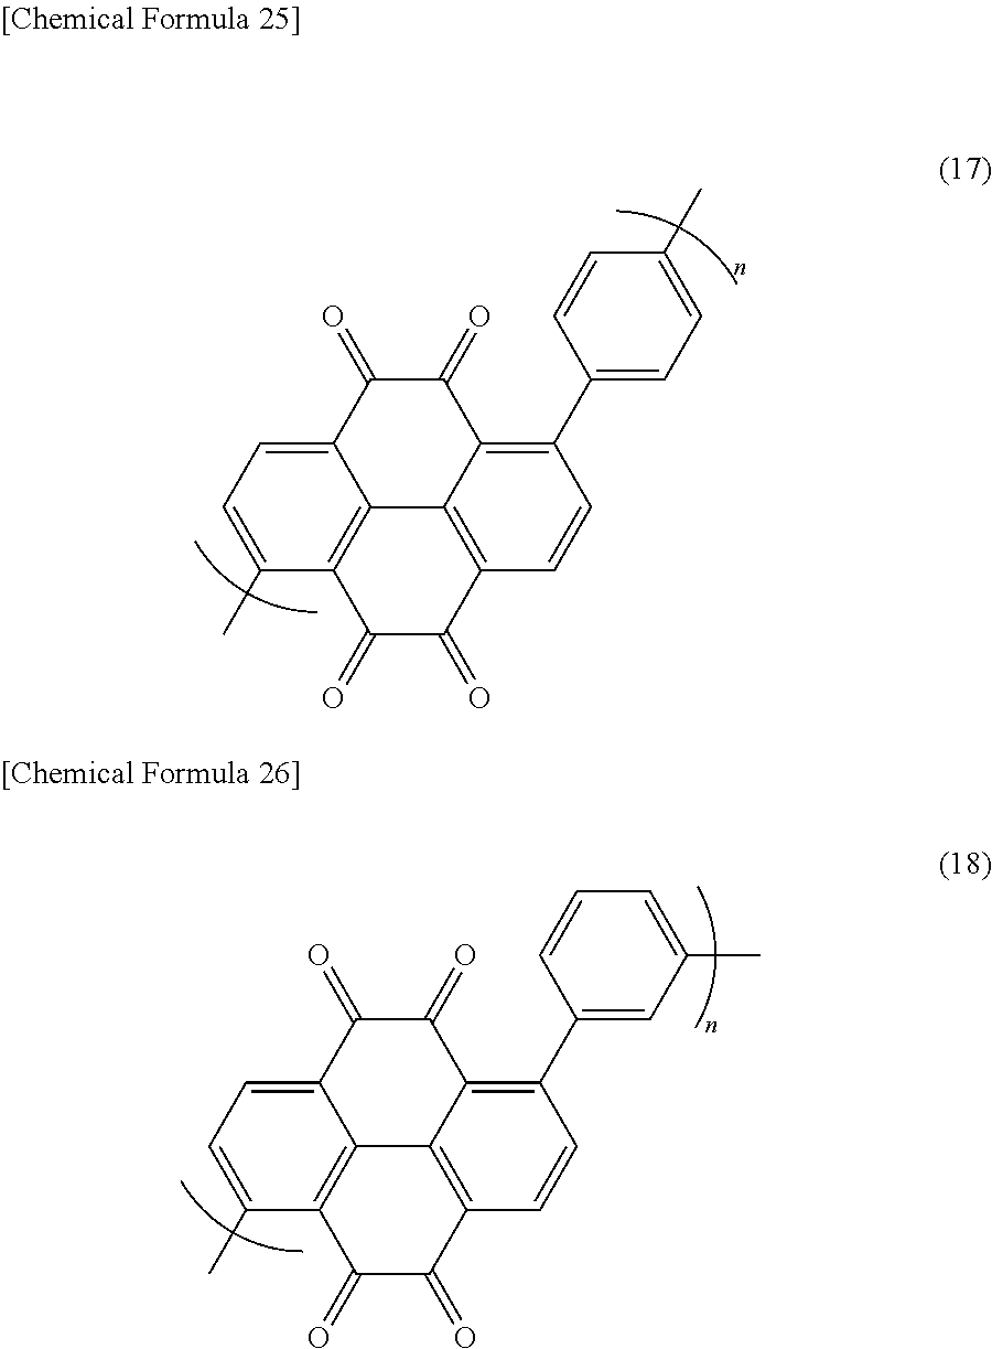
C12=C3C(C)=CC=C1C(=O)C(=O)C1=C(C4=CC=C(C)C=C4)C=CC(=C21)C(=O)C3=O.C12=C3C(C)=CC=C1C(=O)C(=O)C1=C(C4=CC(C)=CC=C4)C=CC(=C21)C(=O)C3=O
